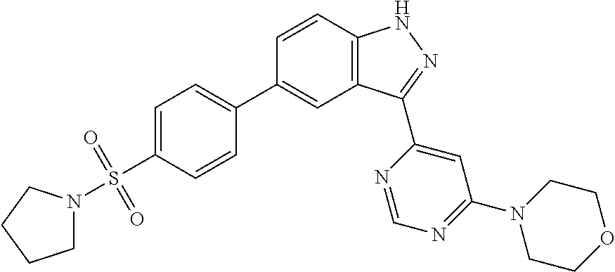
C1=CC2=C(C=C1C1=CC=C(S(=O)(=O)N3CCCC3)C=C1)C(C1=CC(N3CCOCC3)=NC=N1)=NN2
